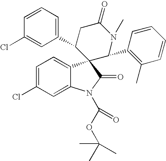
C1=C(Cl)C=C2C(=C1)C1(C(=O)N2C(OC(C)(C)C)=O)C(C2=CC=CC(Cl)=C2)CC(=O)N(C)C1C1=C(C)C=CC=C1
